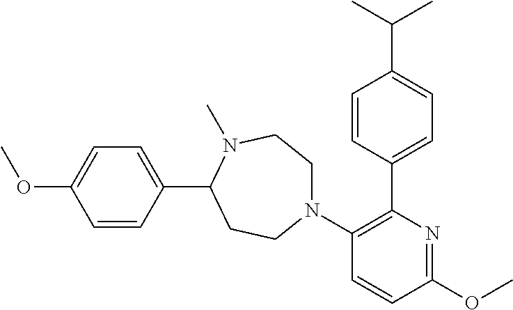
C1=CC(C2N(C)CCN(C3=C(C4=CC=C(C(C)C)C=C4)N=C(OC)C=C3)CC2)=CC=C1OC
